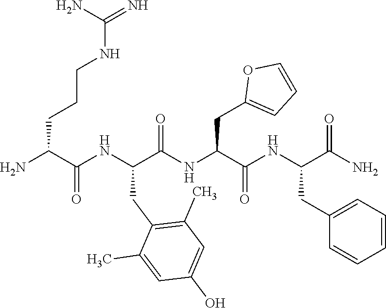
NC(C(NC(C(NC(C(NC(C(N)=O)CC1=CC=CC=C1)=O)CC1=CC=CO1)=O)CC1=C(C)C=C(O)C=C1C)=O)CCCNC(=N)N
